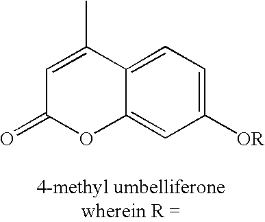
C1=C2C(=CC([OR])=C1)OC(=O)C=C2C
